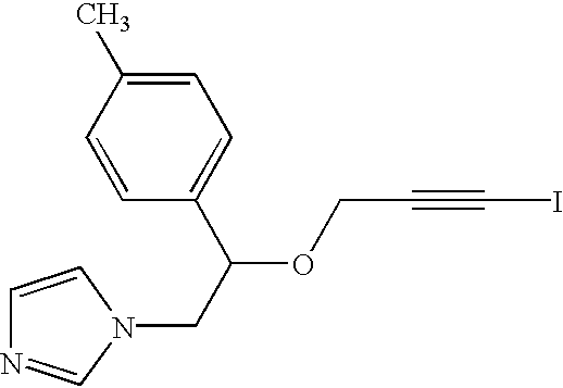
C1=C(C)C=CC(C(CN2C=NC=C2)OCC#CI)=C1
